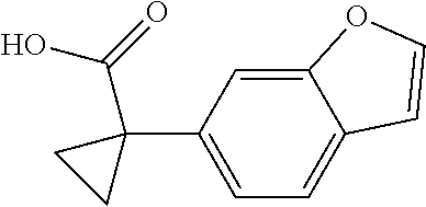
C12=CC(C3(C(O)=O)CC3)=CC=C1C=CO2
